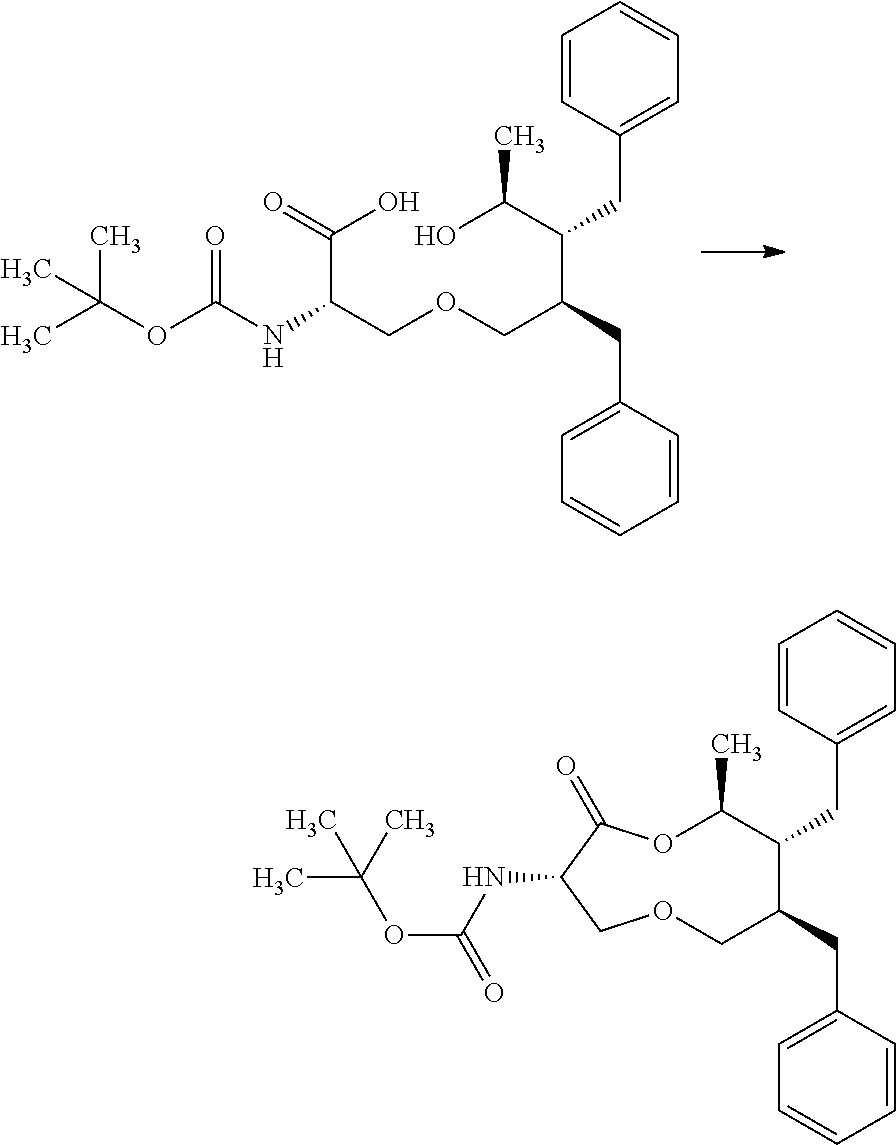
C1=CC(CC(C(CC2=CC=CC=C2)COCC(NC(OC(C)(C)C)=O)C(=O)O)C(O)C)=CC=C1.C1=CC(CC2C(CC3=CC=CC=C3)COCC(NC(OC(C)(C)C)=O)C(=O)OC2C)=CC=C1
